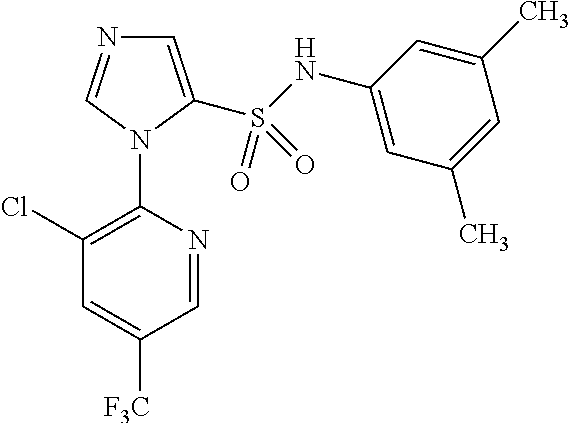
C1=C(S(NC2=CC(C)=CC(C)=C2)(=O)=O)N(C2=C(Cl)C=C([F3C])C=N2)C=N1
